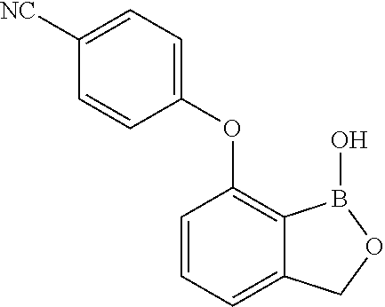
C1=CC(OC2=CC=C([NC])C=C2)=C2C(=C1)COB2O
